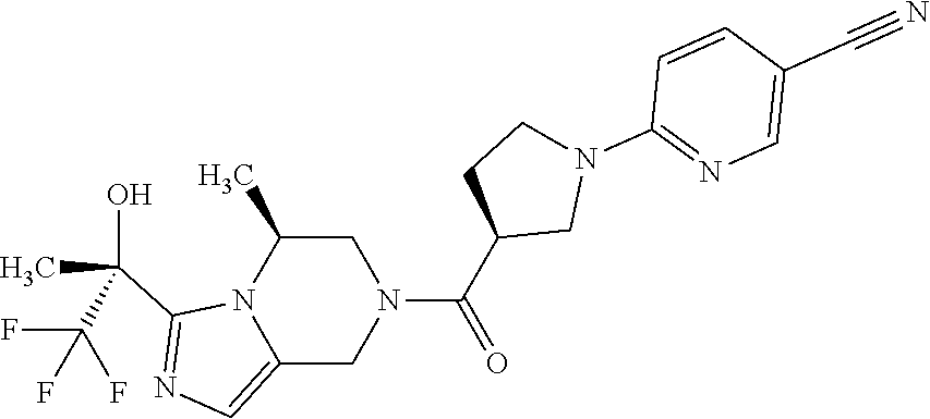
C12=CN=C(C(O)(C)C(F)(F)F)N1C(C)CN(C(C1CN(C3=NC=C(C#N)C=C3)CC1)=O)C2
